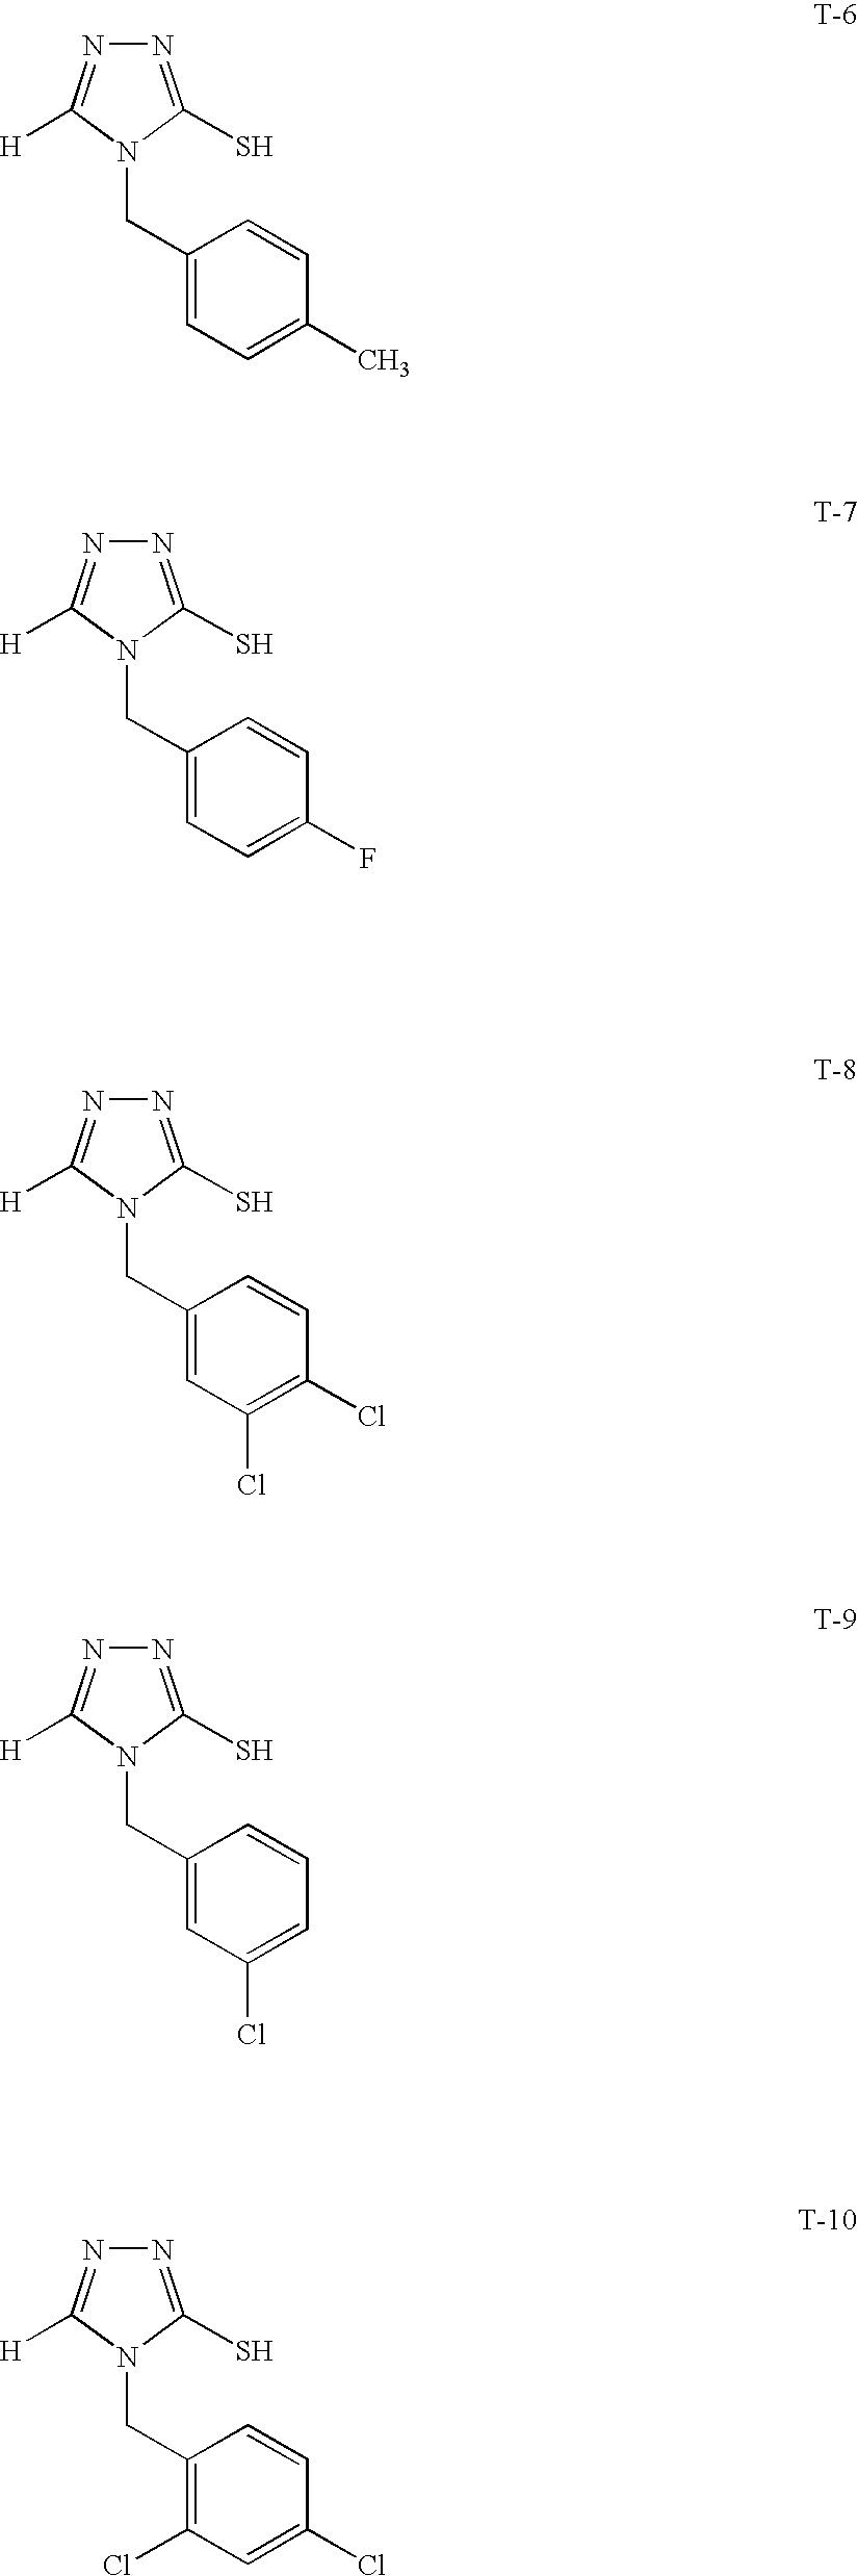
N1=C(S)N(CC2=CC=C(C)C=C2)C([H])=N1.N1=C(S)N(CC2=CC=C(F)C=C2)C([H])=N1.N1=C(S)N(CC2=CC(Cl)=C(Cl)C=C2)C([H])=N1.N1=C(S)N(CC2=CC(Cl)=CC=C2)C([H])=N1.N1=C(S)N(CC2=C(Cl)C=C(Cl)C=C2)C([H])=N1
